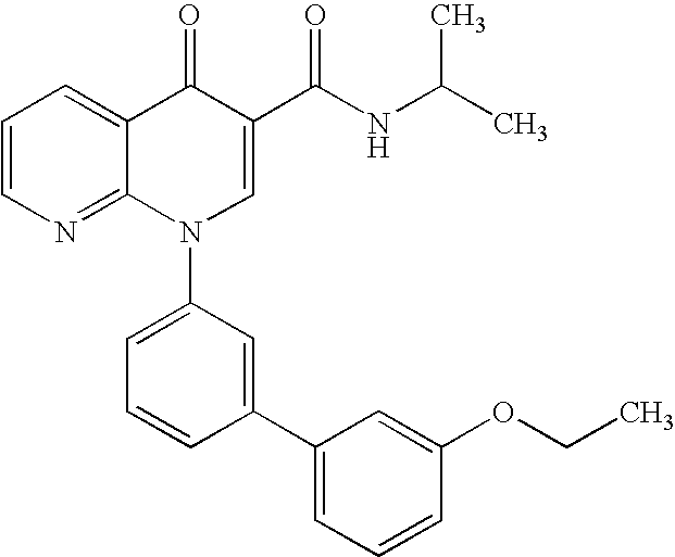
C1=CN=C2C(=C1)C(=O)C(C(NC(C)C)=O)=CN2C1=CC=CC(C2=CC=CC(OCC)=C2)=C1
